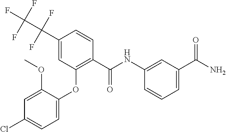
NC(=O)C1=CC=CC(NC(C2=C(OC3=CC=C(Cl)C=C3OC)C=C(C(C(F)(F)F)(F)F)C=C2)=O)=C1
